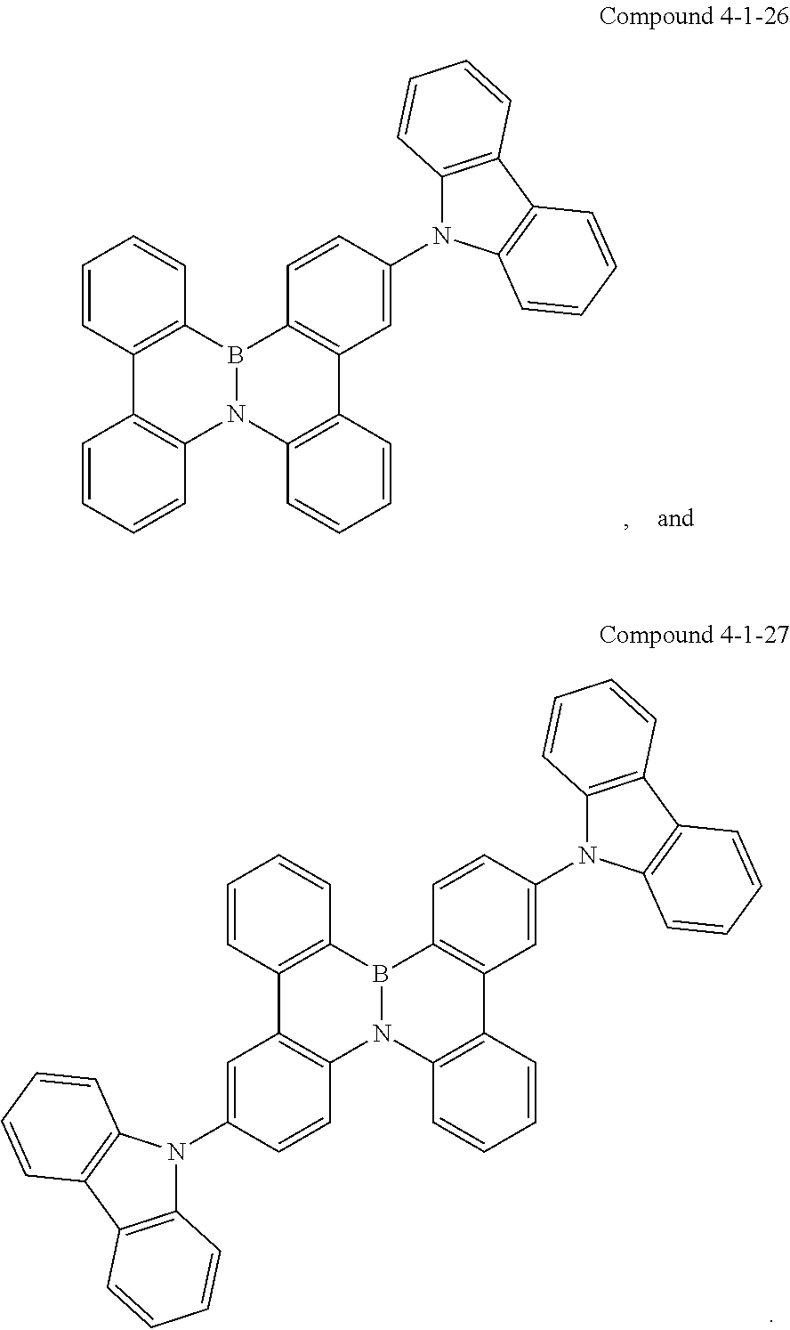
C1=CC2=C(C=C1)B1C3=C(C=C(N4C5=C(C6=C4C=CC=C6)C=CC=C5)C=C3)C3=C(N1C1=C2C=C(N2C4=C(C5=C2C=CC=C5)C=CC=C4)C=C1)C=CC=C3.C1=CC2=C(C=C1)B1C3=C(C=C(N4C5=C(C6=C4C=CC=C6)C=CC=C5)C=C3)C3=C(N1C1=C2C=CC=C1)C=CC=C3
